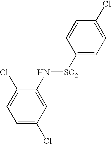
ClC1=CC=C(Cl)C(N[SO2]C2=CC=C(Cl)C=C2)=C1
